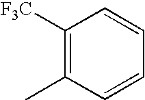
C1([F3C])=C(C)C=CC=C1
